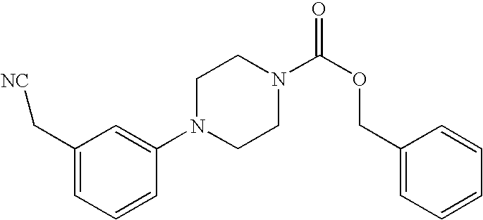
C1(C[NC])=CC=CC(N2CCN(C(OCC3=CC=CC=C3)=O)CC2)=C1
